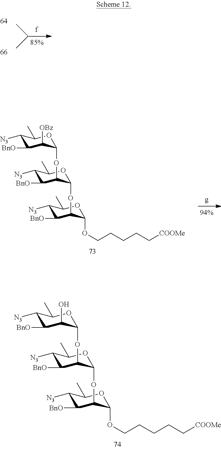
C1([N3])C([BnO])C([OBz])C(OC2C([BnO])C([N3])C(C)OC2OC2C([BnO])C([N3])C(C)OC2OCCCCC[COOMe])OC1C.C1([N3])C([BnO])C(O)C(OC2C([BnO])C([N3])C(C)OC2OC2C([BnO])C([N3])C(C)OC2OCCCCC[COOMe])OC1C
